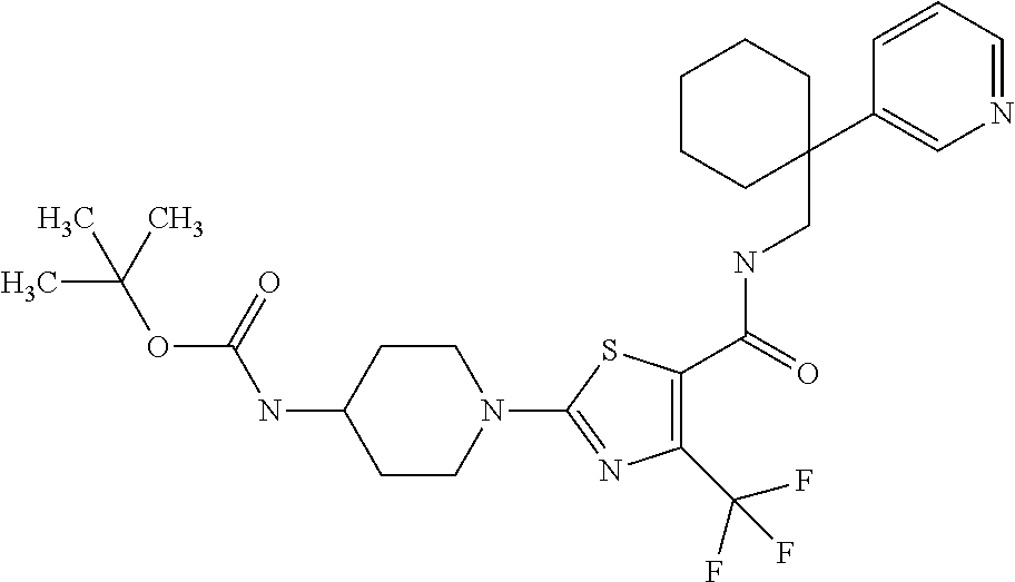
C1(C(F)(F)F)=C(C(NCC2(C3=CN=CC=C3)CCCCC2)=O)SC(N2CCC(NC(OC(C)(C)C)=O)CC2)=N1
